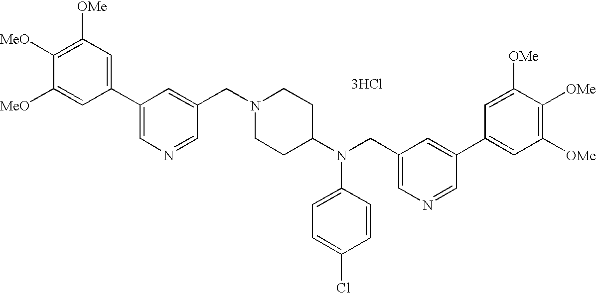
C1([OMe])=C([MeO])C([MeO])=CC(C2=CN=CC(CN3CCC(N(CC4=CN=CC(C5=CC([OMe])=C([OMe])C([OMe])=C5)=C4)C4=CC=C(Cl)C=C4)CC3)=C2)=C1.[3HCl]
